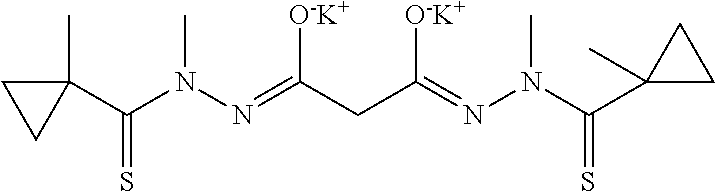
C1(C)(C(N(N=C(CC(=NN(C(C2(C)CC2)=S)C)[O-K+])[O-K+])C)=S)CC1
